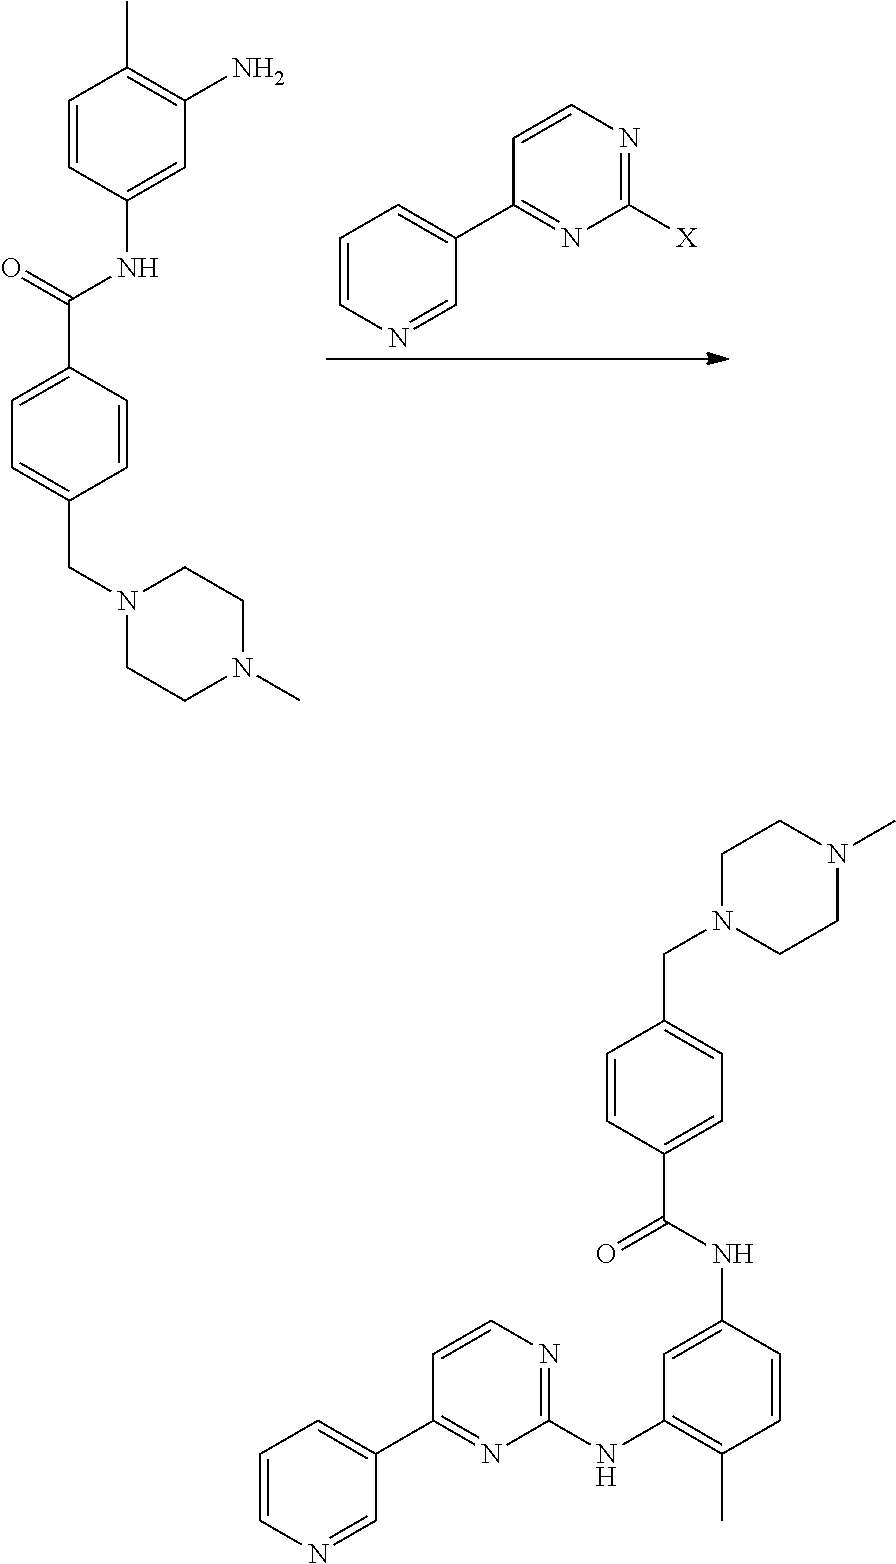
C1=CC(NC(=O)C2=CC=C(CN3CCN(C)CC3)C=C2)=CC(N)=C1C.C1=CN=CC(C2=NC([X])=NC=C2)=C1.C1(NC2=NC=CC(C3=CC=CN=C3)=N2)=C(C)C=CC(NC(=O)C2=CC=C(CN3CCN(C)CC3)C=C2)=C1
